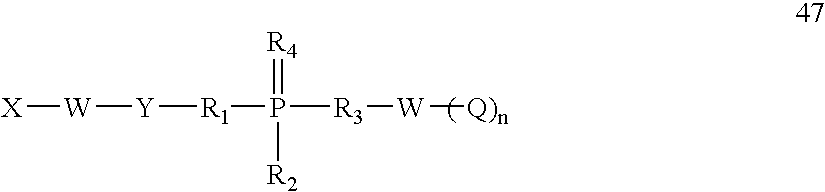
[X][W][Y][R1]P([R2])([R3][W][Q)n])=[R4]
